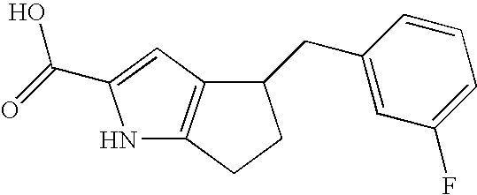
N1C2=C(C=C1C(=O)O)C(CC1=CC(F)=CC=C1)CC2
